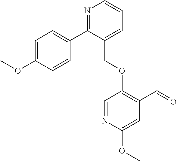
N1=C(C2=CC=C(OC)C=C2)C(COC2=C(C=O)C=C(OC)N=C2)=CC=C1
